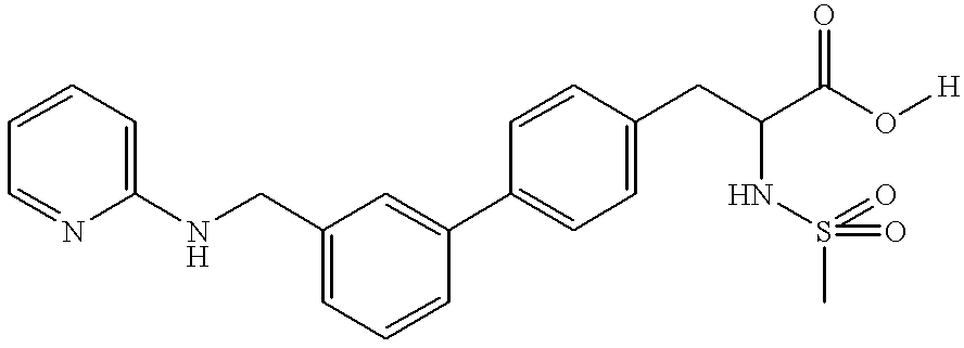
C1(NCC2=CC=CC(C3=CC=C(CC(C(O[H])=O)NS(=O)(=O)C)C=C3)=C2)=CC=CC=N1
